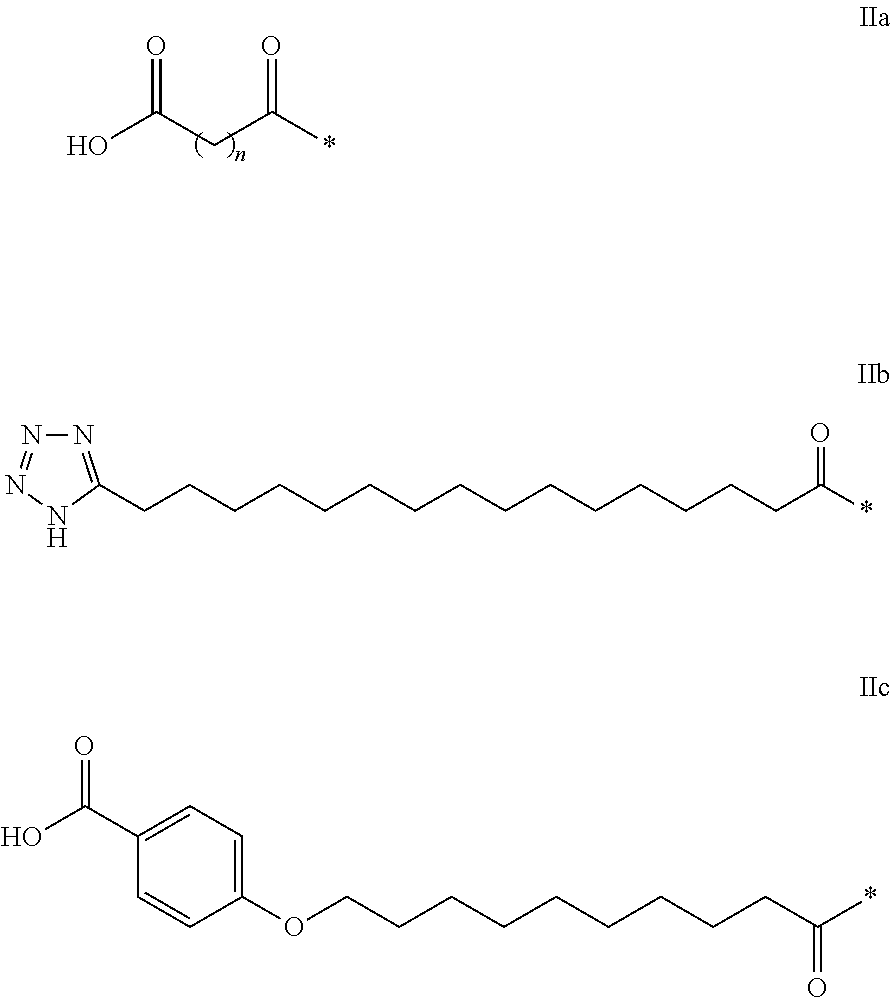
O=C(CC(*)=O)O.N1=C(CCCCCCCCCCCCCCCC(*)=O)NN=N1.C1(OCCCCCCCCCC(*)=O)=CC=C(C(O)=O)C=C1
